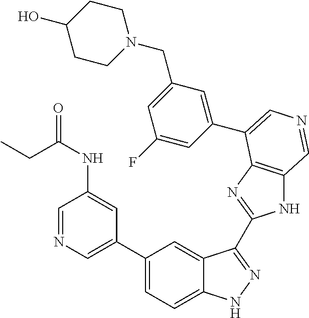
C1(C2=CN=CC(NC(=O)CC)=C2)=CC=C2C(=C1)C(C1=NC3=C(N1)C=NC=C3C1=CC(CN3CCC(O)CC3)=CC(F)=C1)=NN2
